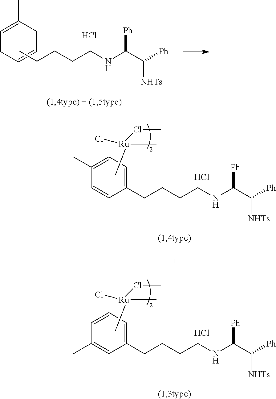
C1=C(C)CC=CC1.CCCCCNC(C([Ph])[NHTs])[Ph].Cl.C1(C)=CC=C(CCCCNC(C([Ph])[NHTs])[Ph])C=C1.Cl.C[Ru](C)(ClC)Cl.C1=CC=C(CCCCNC(C([Ph])[NHTs])[Ph])C=C1C.Cl.C[Ru](C)(ClC)Cl
